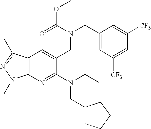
C1(CN(C(=O)OC)CC2=CC3=C(N=C2N(CC2CCCC2)CC)N(C)N=C3C)=CC([CF3])=CC([CF3])=C1
